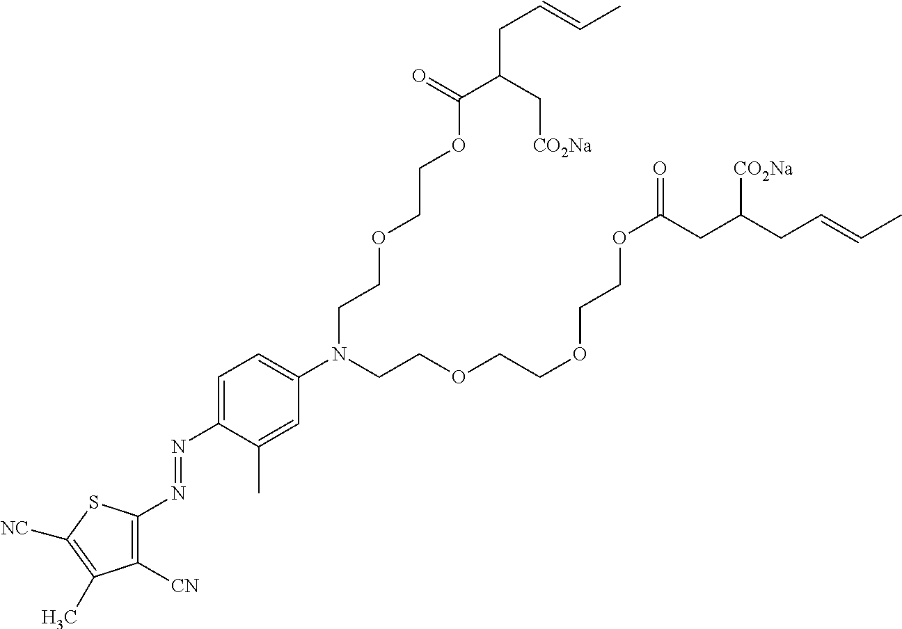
O=C(C(C[CO2Na])CC=CC)OCCOCCN(C1=CC=C(N=NC2=C([CN])C(C)=C([NC])S2)C(C)=C1)CCOCCOCCOC(=O)CC(CC=CC)[CO2Na]
